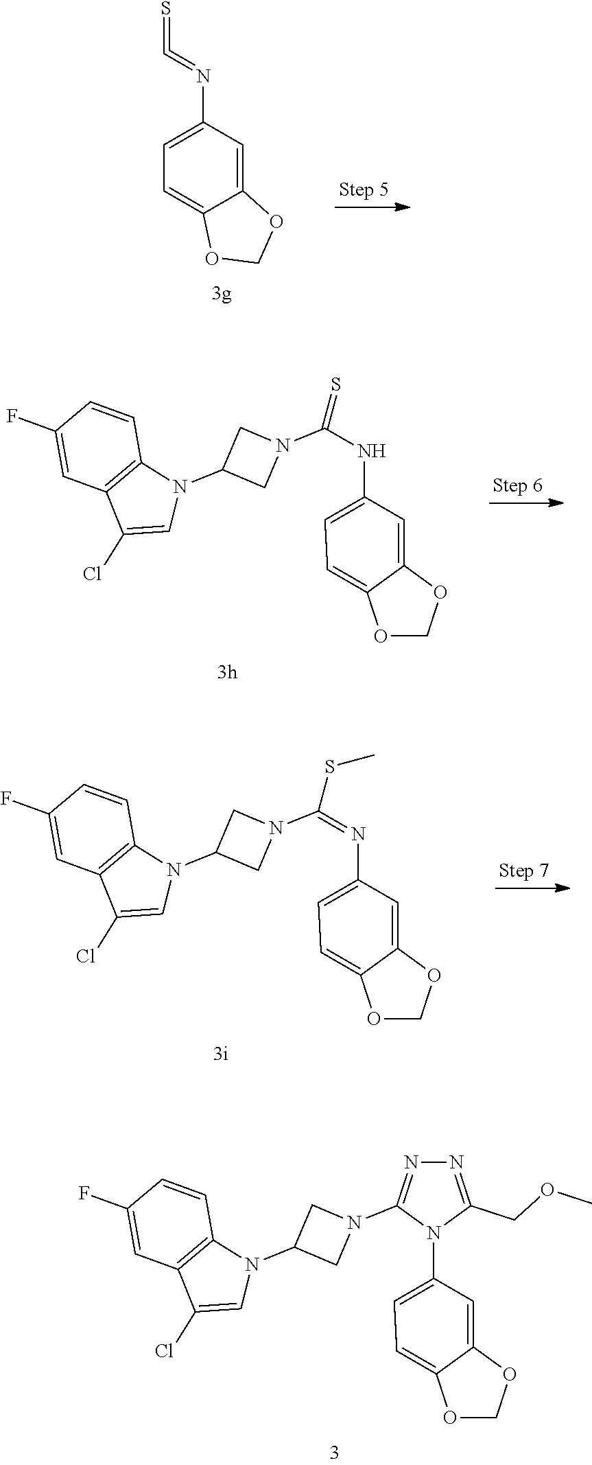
C1=C(N=C=S)C=C2C(=C1)OCO2.C1=C(F)C=CC2=C1C(Cl)=CN2C1CN(C(NC2=CC=C3OCOC3=C2)=S)C1.C1=C(F)C=CC2=C1C(Cl)=CN2C1CN(C(=NC2=CC=C3OCOC3=C2)SC)C1.C1=C(F)C=CC2=C1C(Cl)=CN2C1CN(C2=NN=C(COC)N2C2=CC=C3OCOC3=C2)C1
